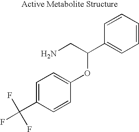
C1=C(C(F)(F)F)C=CC(OC(C2=CC=CC=C2)CN)=C1
